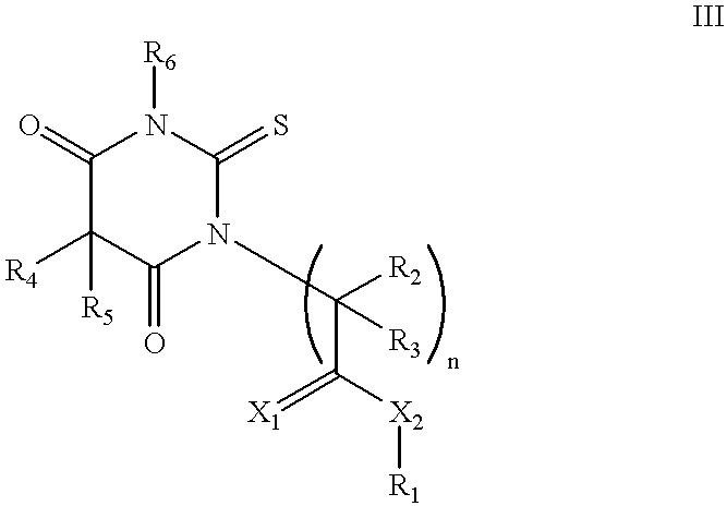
C1(=O)C([R4])([R5])C(=O)N(C([R2])([R3])C(=[X1])[X2][R1])C(=S)N1[R6]
